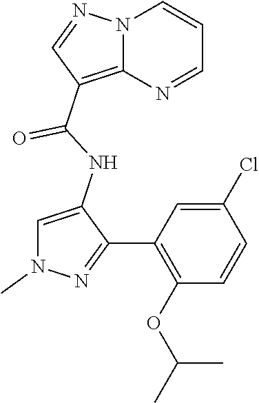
N12C(=C(C(NC3=CN(C)N=C3C3=C(OC(C)C)C=CC(Cl)=C3)=O)C=N1)N=CC=C2
